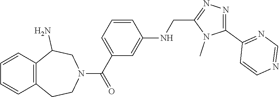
C1=CC=CC2=C1CCN(C(=O)C1=CC=CC(NCC3=NN=C(C4=NC=NC=C4)N3C)=C1)CC2N
